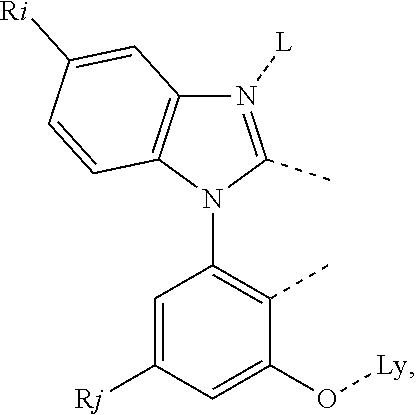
C1(N2C(C)=N([L])C3=C2C=CC([Ri])=C3)=C(C)C(O[Ly])=CC([Rj])=C1
